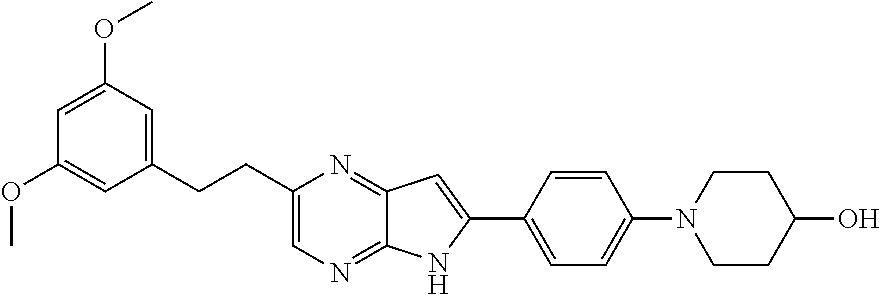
C1=CC(C2=CC3=NC(CCC4=CC(OC)=CC(OC)=C4)=CN=C3N2)=CC=C1N1CCC(O)CC1
